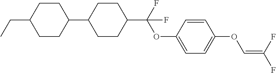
C1CC(C2CCC(C(F)(OC3=CC=C(OC=C(F)F)C=C3)F)CC2)CCC1CC
